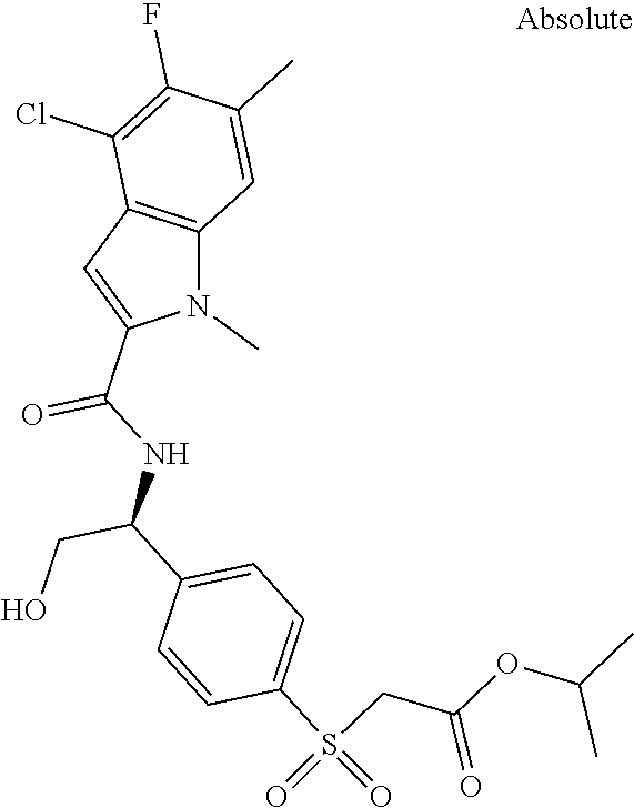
N1(C)C2=C(C=C1C(NC(C1=CC=C(S(=O)(=O)CC(=O)OC(C)C)C=C1)CO)=O)C(Cl)=C(F)C(C)=C2
